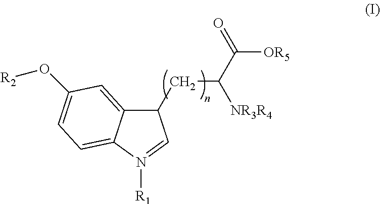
C1(CC([NR3R4])C([OR5])=O)C2=CC(O[R2])=CC=C2N([R1])=C1
